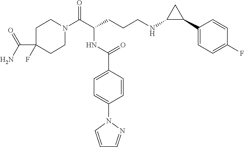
C1N(C(C(CCCNC2C(C3=CC=C(F)C=C3)C2)NC(C2=CC=C(N3C=CC=N3)C=C2)=O)=O)CCC(C(=O)N)(F)C1
